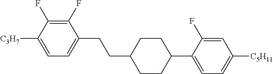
C1(F)=C(F)C([C3H7])=CC=C1CCC1CCC(C2=CC=C([C5H11])C=C2F)CC1
